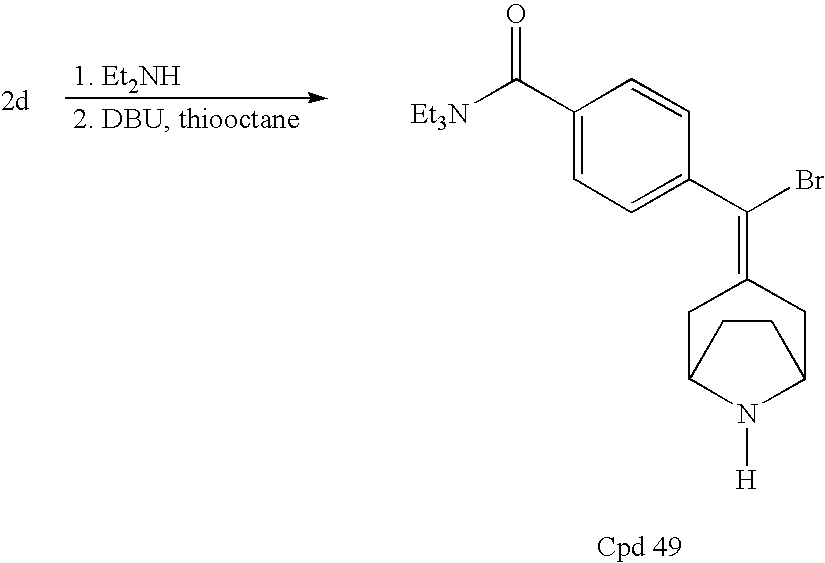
[Et3N]C(C1=CC=C(C(Br)=C2CC3N([H])C(C2)CC3)C=C1)=O
